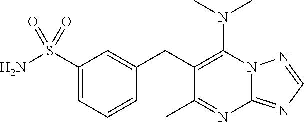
N(C1=C(CC2=CC(S(N)(=O)=O)=CC=C2)C(C)=NC2=NC=NN12)(C)C
